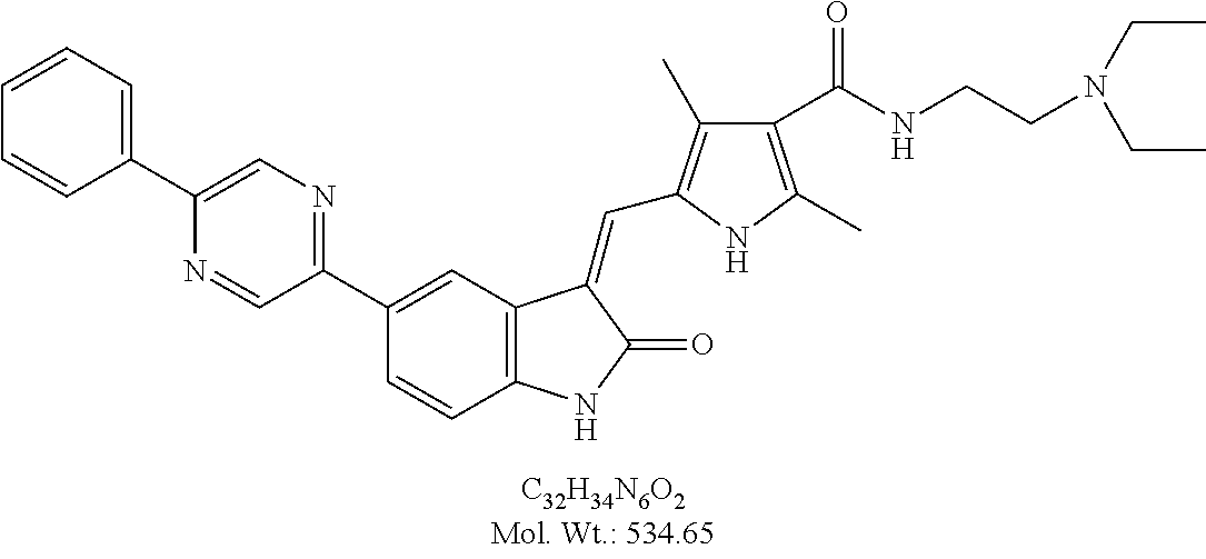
C1(C2=CC3=C(C=C2)NC(=O)C3=CC2=C(C)C(C(NCCN(CC)CC)=O)=C(C)N2)=NC=C(C2=CC=CC=C2)N=C1
